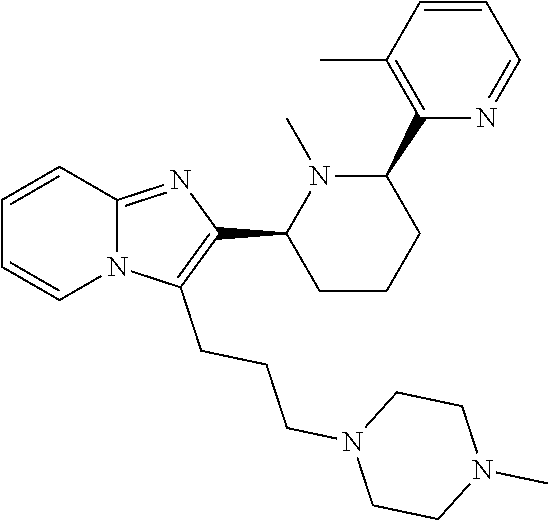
N12C(=NC(C3CCCC(C4=C(C)C=CC=N4)N3C)=C1CCCN1CCN(C)CC1)C=CC=C2
